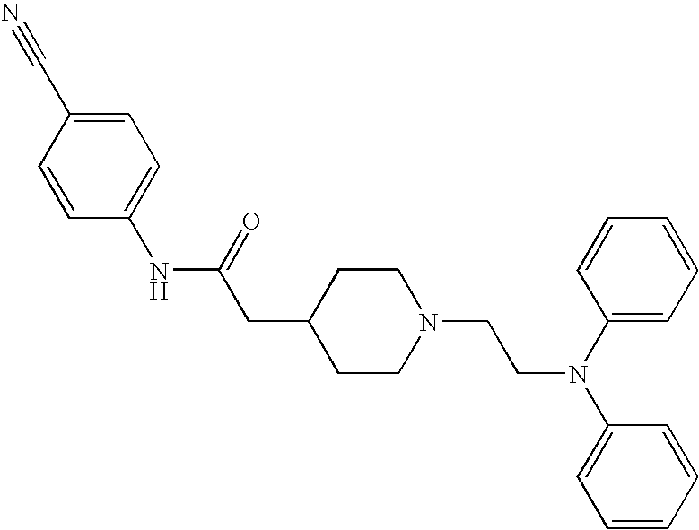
C1=CC(NC(CC2CCN(CCN(C3=CC=CC=C3)C3=CC=CC=C3)CC2)=O)=CC=C1C#N
